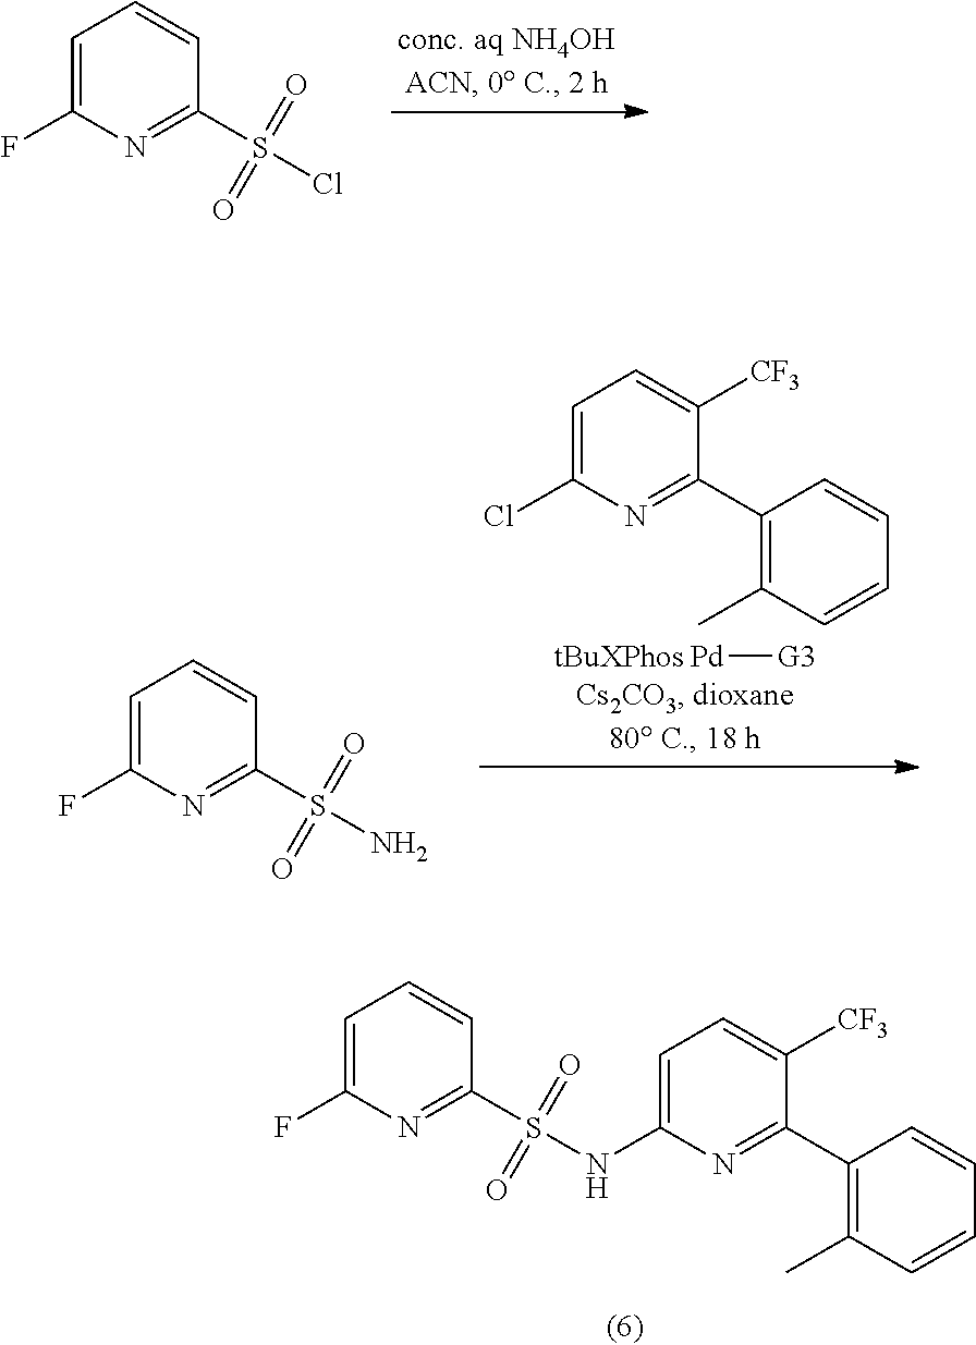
C1=C(F)N=C(S(Cl)(=O)=O)C=C1.C1=C(F)N=C(S(N)(=O)=O)C=C1.C1=C(Cl)N=C(C2=C(C)C=CC=C2)C([CF3])=C1.[Pd][G3].C1=C(F)N=C(S(NC2=CC=C([CF3])C(C3=C(C)C=CC=C3)=N2)(=O)=O)C=C1
